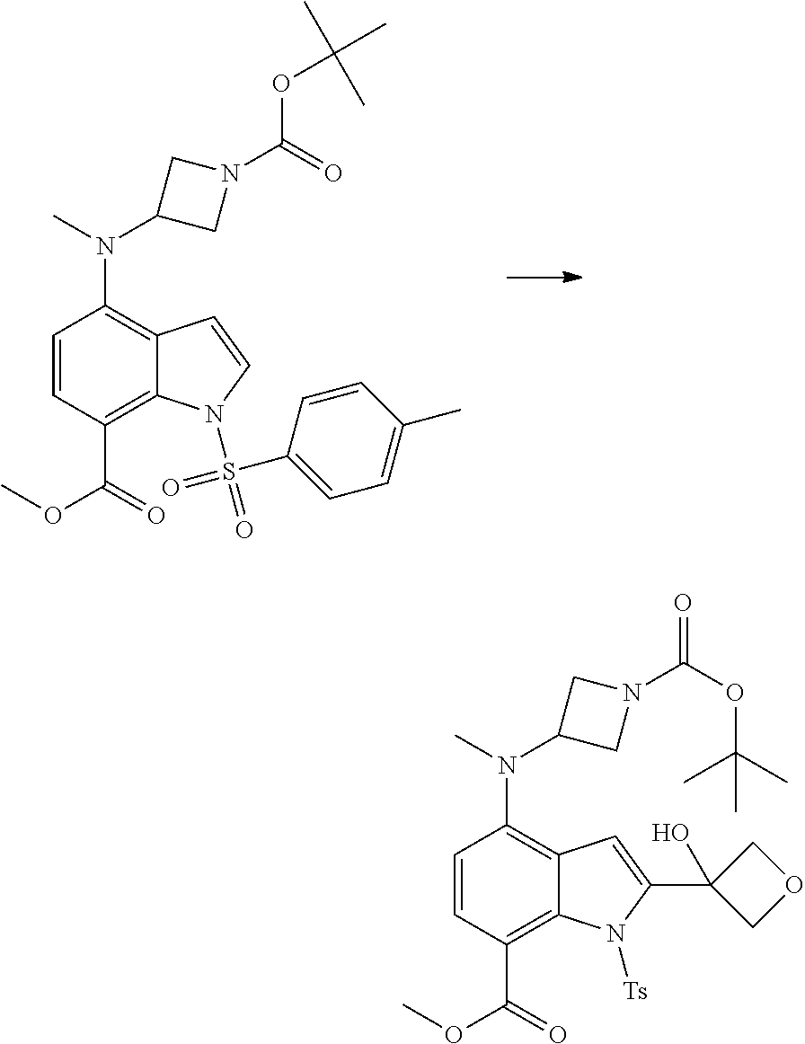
C1=CC(C(OC)=O)=C2C(=C1N(C1CN(C(OC(C)(C)C)=O)C1)C)C=CN2S(=O)(C1=CC=C(C)C=C1)=O.C1=CC(C(OC)=O)=C2C(=C1N(C1CN(C(=O)OC(C)(C)C)C1)C)C=C(C1(O)COC1)N2[Ts]
